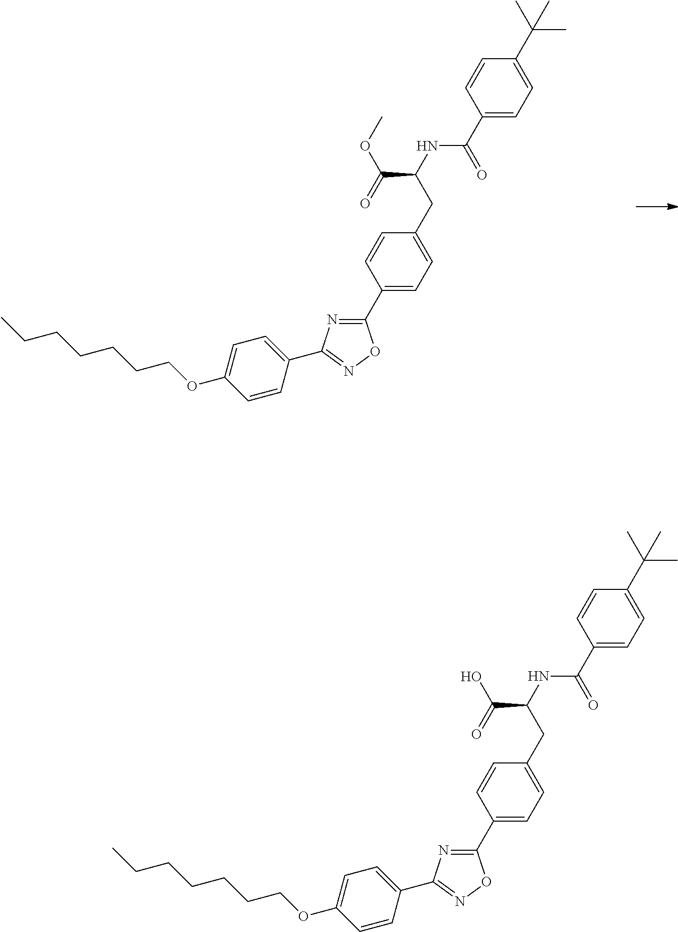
C1(C2=CC=C(CC(C(OC)=O)NC(C3=CC=C(C(C)(C)C)C=C3)=O)C=C2)=NC(C2=CC=C(OCCCCCCC)C=C2)=NO1.C1(C2=CC=C(CC(C(O)=O)NC(C3=CC=C(C(C)(C)C)C=C3)=O)C=C2)=NC(C2=CC=C(OCCCCCCC)C=C2)=NO1
